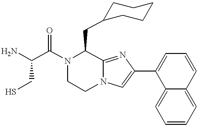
NC(C(N1C(CC2CCCCC2)C2=NC(C3=CC=CC4=CC=CC=C34)=CN2CC1)=O)CS
